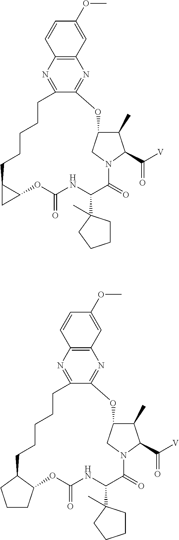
C12=C(N=C3C(=N1)OC1C(C)C(C([V])=O)N(C(=O)C(C4(C)CCCC4)NC(=O)OC4C(CCCCC3)C4)C1)C=CC(OC)=C2.C12=C(N=C3C(=N1)OC1C(C)C(C([V])=O)N(C(=O)C(C4(C)CCCC4)NC(=O)OC4C(CCCCC3)CCC4)C1)C=CC(OC)=C2
